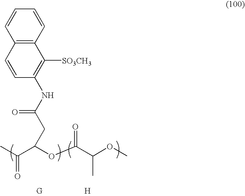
CC(=O)C(OC(C(OC)C)=O)CC(=O)NC1=C([SO3CH3])C2=C(C=C1)C=CC=C2.[H]
